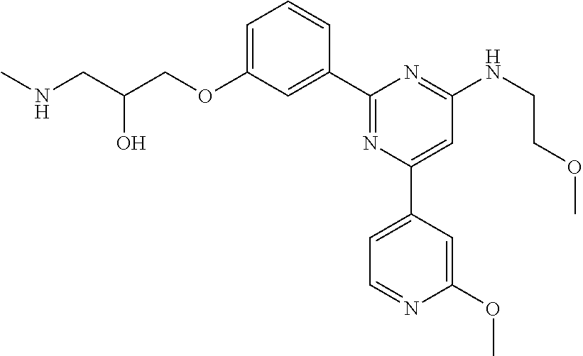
C1=C(OCC(CNC)O)C=C(C2=NC(C3=CC=NC(OC)=C3)=CC(NCCOC)=N2)C=C1
